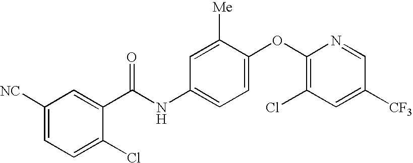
C1([NC])=CC=C(Cl)C(C(NC2=CC=C(OC3=C(Cl)C=C([CF3])C=N3)C([Me])=C2)=O)=C1
